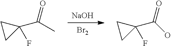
[NaOH].[Br2].C1(C(=O)C)(F)CC1.C1(C(=O)O)(F)CC1
